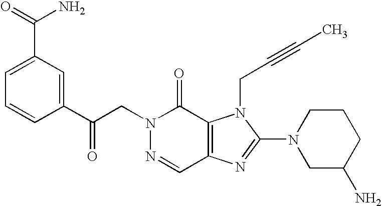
C(N1N=CC2=C(C1=O)N(CC#CC)C(N1CC(N)CCC1)=N2)C(C1=CC(C(=O)N)=CC=C1)=O
